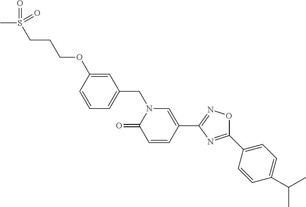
C1=CC(OCCCS(C)(=O)=O)=CC(CN2C(=O)C=CC(C3=NOC(C4=CC=C(C(C)C)C=C4)=N3)=C2)=C1
